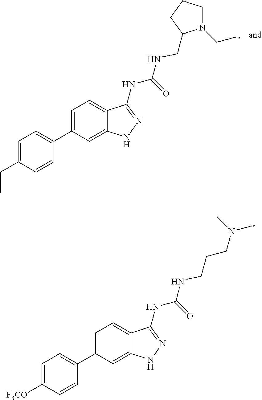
C(=O)(NC1=NNC2=CC(C3=CC=C(CC)C=C3)=CC=C21)NCC1N(CC)CCC1.C(=O)(NC1=NNC2=CC(C3=CC=C([F3CO])C=C3)=CC=C21)NCCCN(C)C
